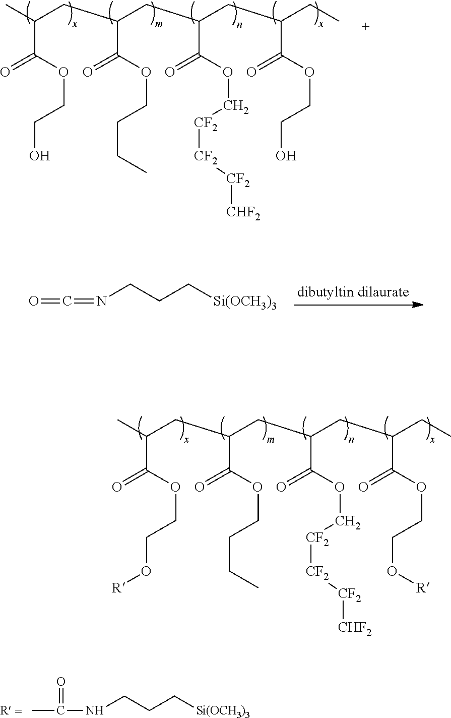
C(C(OCCO)=O)(CC(CC(C(OC[CF2][CF2][CF2][CHF2])=O)CC(C(OCCO)=O)CC)C(OCCCC)=O)C.C(C(OCCO[R])=O)(CC(CC(C(OC[CF2][CF2][CF2][CHF2])=O)CC(C(OCCO[R])=O)CC)C(OCCCC)=O)C.CC(=O)NCCC[Si(OCH3)3].O=C=NCCC[Si(OCH3)3]
